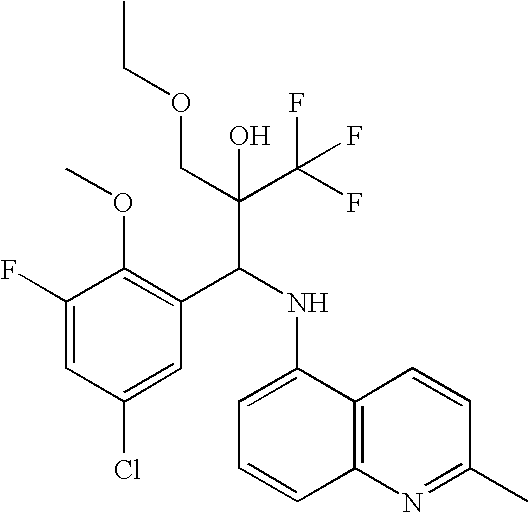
C1(F)=CC(Cl)=CC(C(NC2=CC=CC3=C2C=CC(C)=N3)C(C(F)(F)F)(COCC)O)=C1OC
